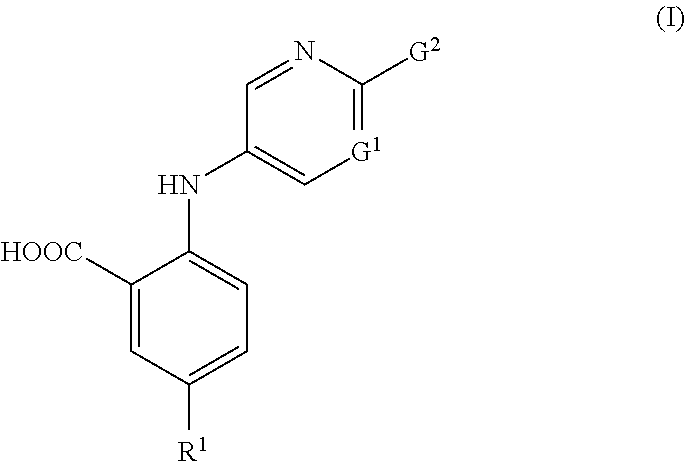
C1([HOOC])=CC([R1])=CC=C1NC1=C[G1]=C([G2])N=C1
